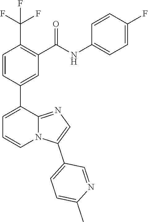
C1=CC(C2=CC=CN3C2=NC=C3C2=CC=C(C)N=C2)=CC(C(NC2=CC=C(F)C=C2)=O)=C1C(F)(F)F
